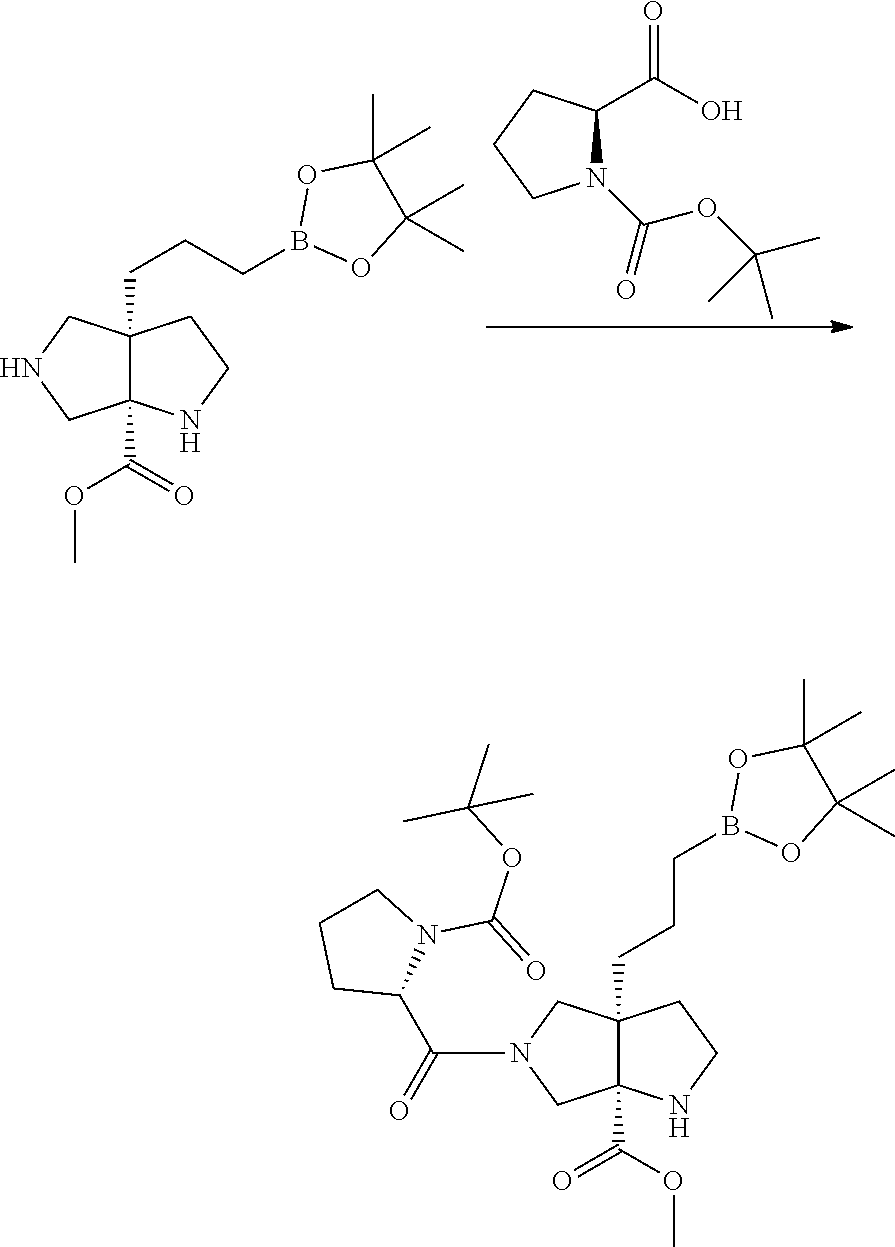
C1(C(O)=O)N(C(OC(C)(C)C)=O)CCC1.N1CC2(C(=O)OC)C(CCCB3OC(C)(C)C(C)(C)O3)(C1)CCN2.N1(C(=O)C2N(C(=O)OC(C)(C)C)CCC2)CC2(C(OC)=O)C(CCCB3OC(C)(C)C(C)(C)O3)(C1)CCN2
